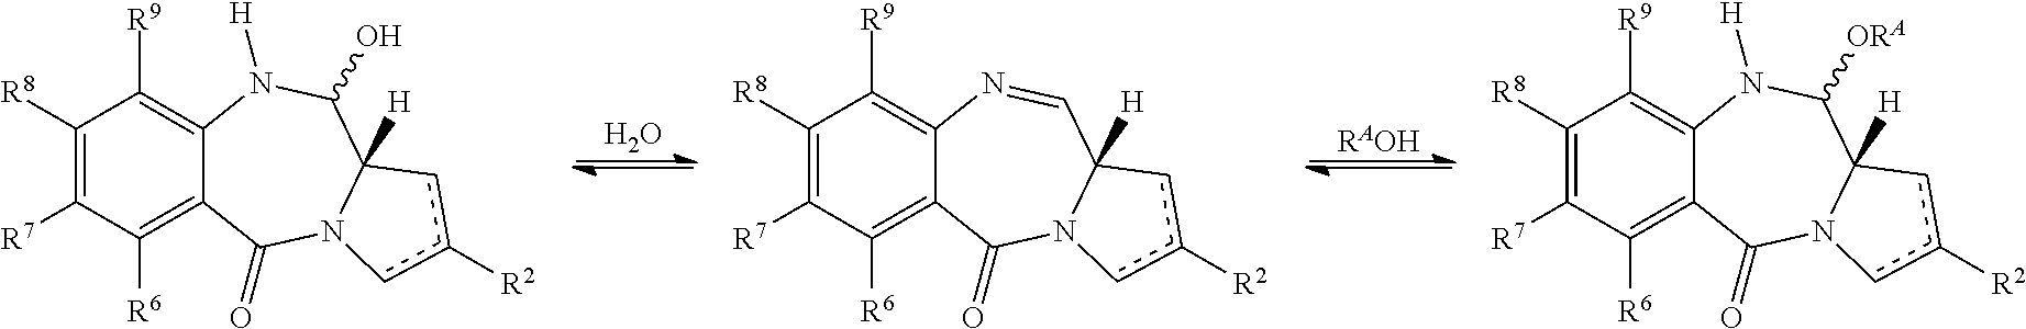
C1([R8])=C([R7])C([R6])=C2C(=C1[R9])N([H])C(O)C1([H])N(C2=O)cc([R2])c1.C1([R8])=C([R7])C([R6])=C2C(=C1[R9])N=CC1([H])N(C2=O)cc([R2])c1.C1([R8])=C([R7])C([R6])=C2C(=C1[R9])N([H])C([ORA])C1([H])N(C2=O)cc([R2])c1.[RAOH].O
